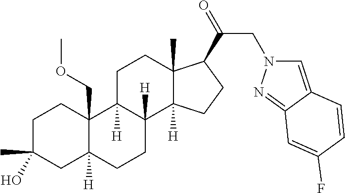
C1C(C)(O)CC2([H])C(COC)(C1)C1([H])C([H])(CC2)C2([H])C(C)(CC1)C(C(=O)CN1C=C3C(=N1)C=C(F)C=C3)CC2
